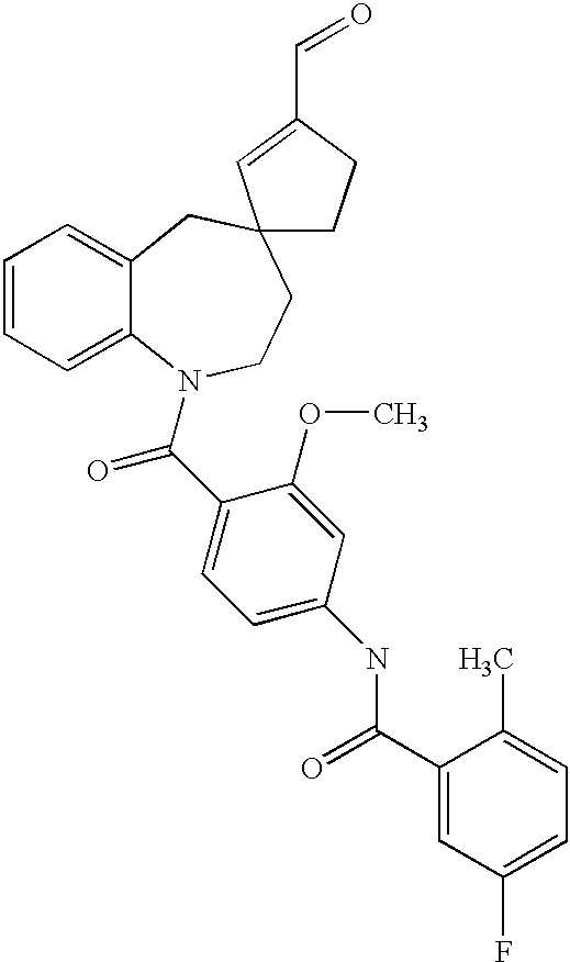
C1=CC=C2C(=C1)CC1(CCN2C(C2=CC=C(NC(=O)C3=CC(F)=CC=C3C)C=C2OC)=O)CCC(C=O)=C1
